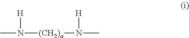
CN([(CH2)a]N(C)[H])[H]
